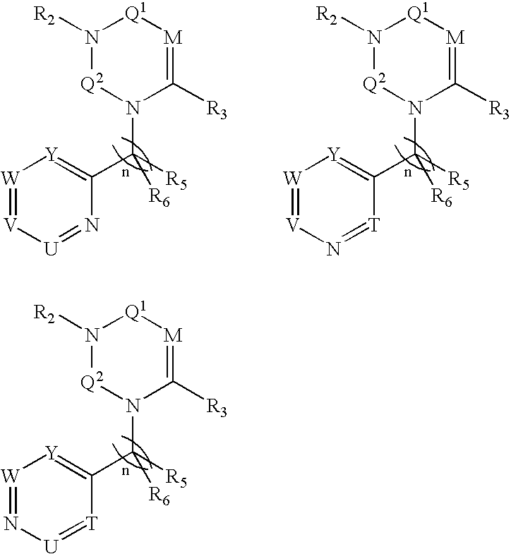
[Q1]1N([R2])[Q2]N(C([R5])(C2=[Y][W]=N[U]=[T]2)[R6])C([R3])=[M]1.[Q1]1N([R2])[Q2]N(C([R5])(C2=[Y][W]=[V][U]=N2)[R6])C([R3])=[M]1.[Q1]1N([R2])[Q2]N(C([R5])(C2=[Y][W]=[V]N=[T]2)[R6])C([R3])=[M]1
